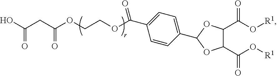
C1(C(O[R1])=O)C(C(O[R1])=O)OC(C2=CC=C(C(=O)OCCOC(CC(O)=O)=O)C=C2)O1
